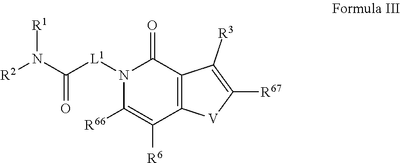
[R2]N(C(=O)[L1]N1C([R66])=C([R6])C2=C(C1=O)C([R3])=C([R67])[V]2)[R1]
